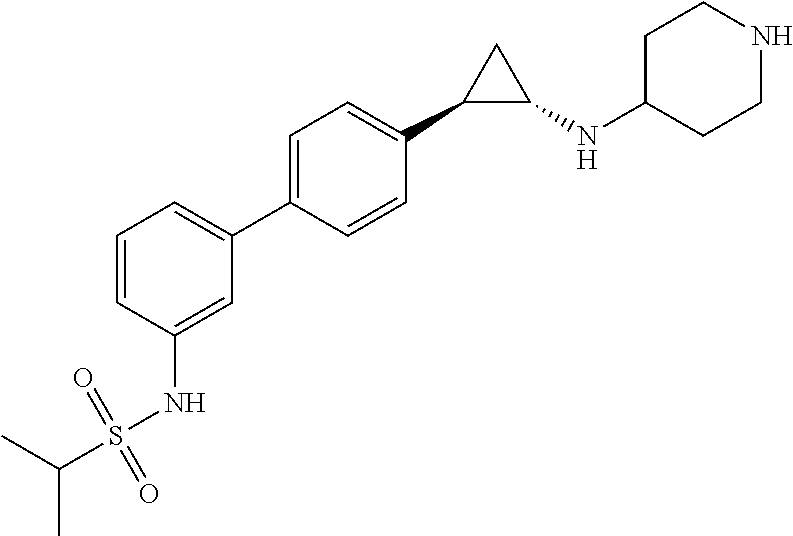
C1=CC(C2C(NC3CCNCC3)C2)=CC=C1C1=CC=CC(NS(C(C)C)(=O)=O)=C1
